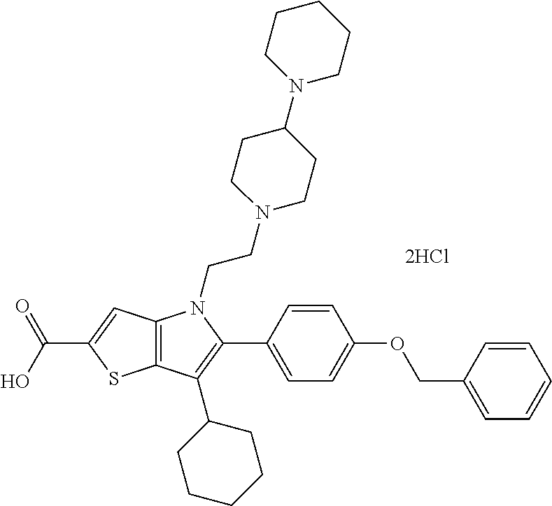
C12=C(C=C(C(O)=O)S1)N(CCN1CCC(N3CCCCC3)CC1)C(C1=CC=C(OCC3=CC=CC=C3)C=C1)=C2C1CCCCC1.[2HCl]
